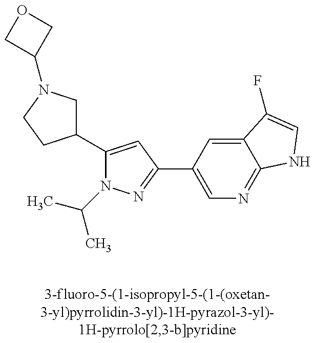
C1(C2CN(C3COC3)CC2)=CC(C2=CN=C3C(=C2)C(F)=CN3)=NN1C(C)C
